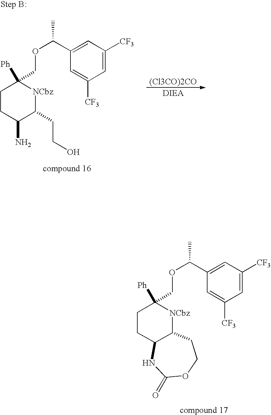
C1=C([CF3])C=C(C(OCC2([Ph])CCC3C([NCbz]2)CCOC(=O)N3)C)C=C1[CF3].C1=C([CF3])C=C(C(OCC2([Ph])CCC(N)C(CCO)[NCbz]2)C)C=C1[CF3].[(Cl3CO)2CO]
